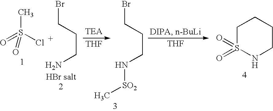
CS(Cl)(=O)=O.BrCCCN.[THF].BrCCCN[SO2]C.[THF].C1S(=O)(=O)NCCC1
